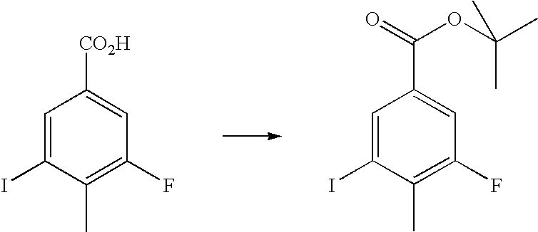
C1=C(I)C(C)=C(F)C=C1[CO2H].C1=C(I)C(C)=C(F)C=C1C(OC(C)(C)C)=O
